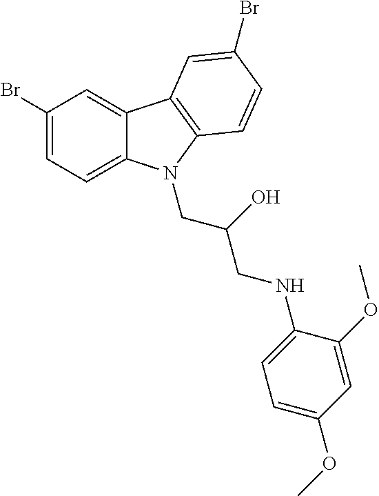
C1(Br)=CC=C2C(=C1)C1=C(N2CC(O)CNC2=CC=C(OC)C=C2OC)C=CC(Br)=C1
